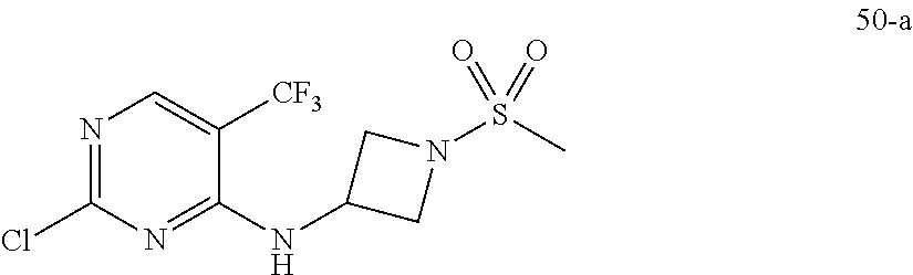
N1=C(Cl)N=C(NC2CN(S(C)(=O)=O)C2)C([CF3])=C1
